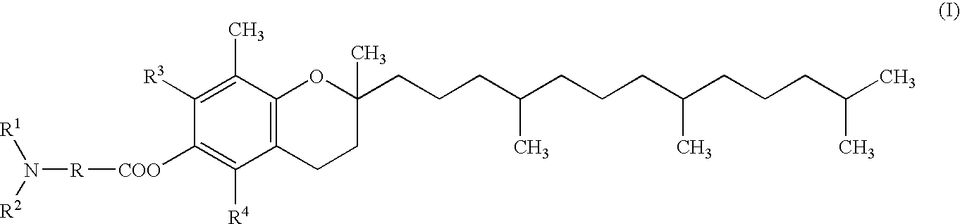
C1([R3])=C(C)C2=C(C([R4])=C1[COO][R]N([R1])[R2])CCC(C)(CCCC(CCCC(CCCC(C)C)C)C)O2
